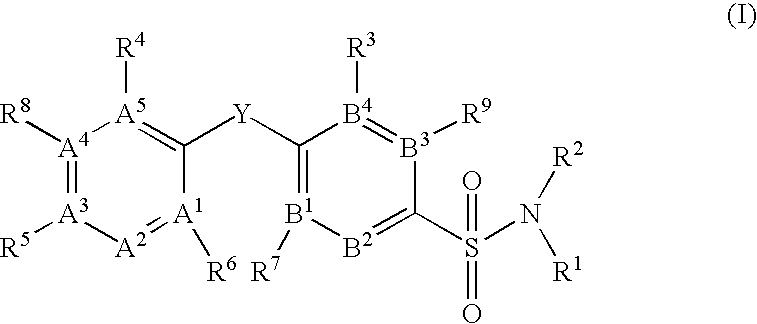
[A4]1([R8])=[A3]([R5])[A2]=[A1]([R6])C([Y]C2=[B1]([R7])[B2]=C(S(N([R2])[R1])(=O)=O)[B3]([R9])=[B4]2[R3])=[A5]1[R4]
